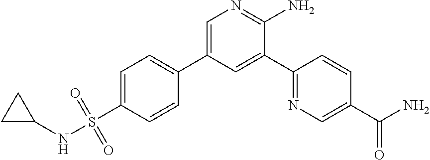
C1=C(S(NC2CC2)(=O)=O)C=CC(C2=CN=C(N)C(C3=NC=C(C(N)=O)C=C3)=C2)=C1
